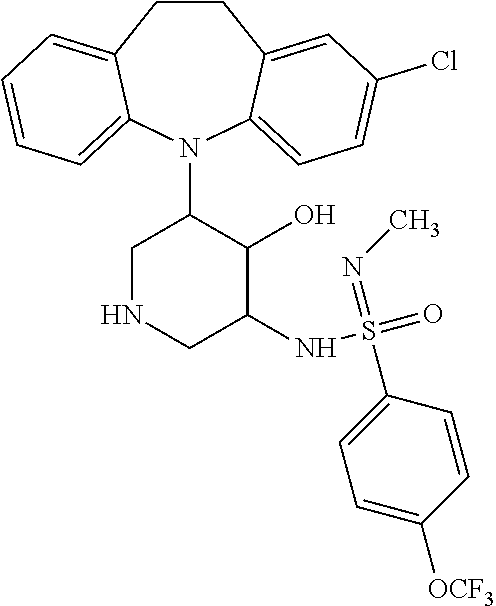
C12=CC=CC=C1N(C1CNCC(NS(=O)(=NC)C3=CC=C([OCF3])C=C3)C1O)C1=CC=C(Cl)C=C1CC2
